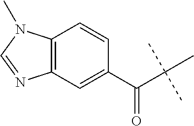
C(C(C)(C)C)(C1=CC2=C(C=C1)N(C)C=N2)=O
